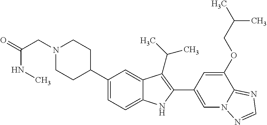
N1(CC(=O)NC)CCC(C2=CC=C3C(=C2)C(C(C)C)=C(C2=CN4C(=NC=N4)C(OCC(C)C)=C2)N3)CC1
